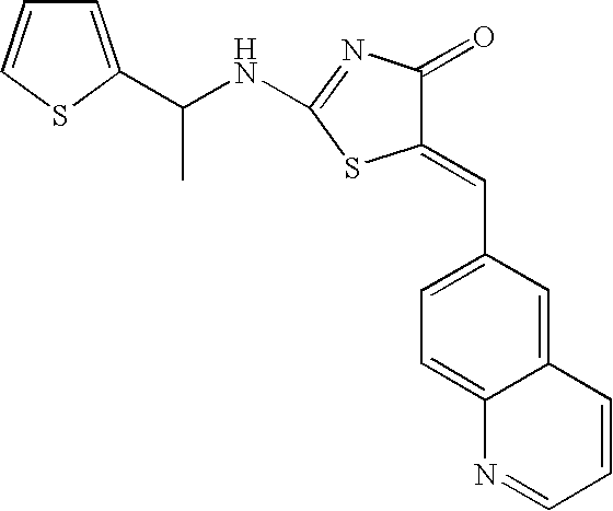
C1(NC(C)C2=CC=CS2)=NC(=O)C(=CC2=CC=C3C(=C2)C=CC=N3)S1
